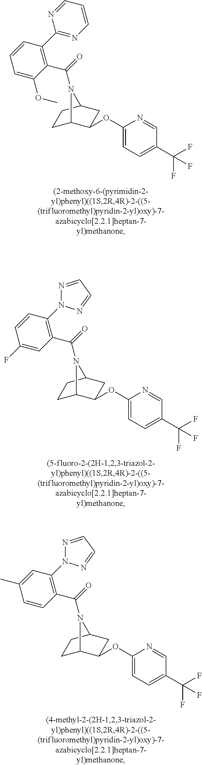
C(=O)(N1C2CCC1CC2OC1=CC=C(C(F)(F)F)C=N1)C1=C(C2=NC=CC=N2)C=CC=C1OC.C(=O)(N1C2CCC1CC2OC1=CC=C(C(F)(F)F)C=N1)C1=C(N2N=CC=N2)C=CC(F)=C1.C(=O)(N1C2CCC1CC2OC1=CC=C(C(F)(F)F)C=N1)C1=C(N2N=CC=N2)C=C(C)C=C1
